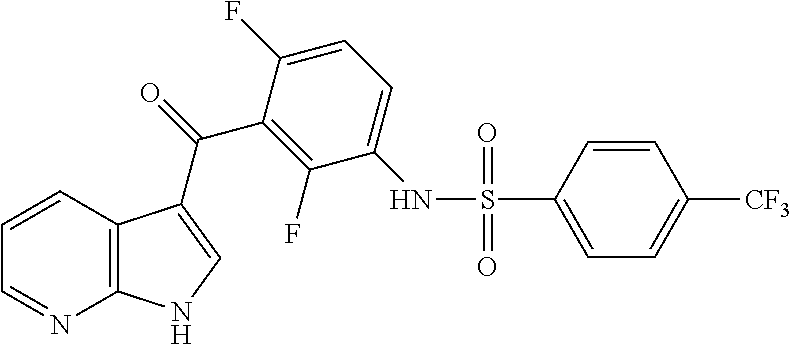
C1=CC2=C(N=C1)NC=C2C(C1=C(F)C(NS(=O)(=O)C2=CC=C([CF3])C=C2)=CC=C1F)=O
